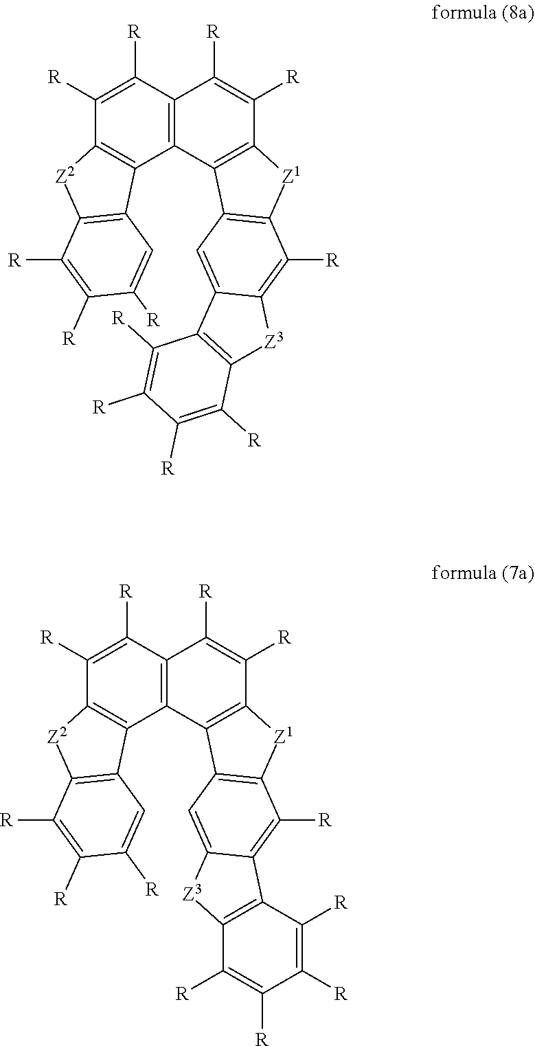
[R]C1=C([R])C2=C([Z3]C3=C([R])C4=C(C=C23)C2=C(C([R])=C([R])C3=C2C2=C([Z2]C5=C2C=C([R])C([R])=C5[R])C([R])=C3[R])[Z1]4)C([R])=C1[R].C1([R])=C([R])C([R])=C([R])C2=C1[Z3]C1=CC3=C([Z1]C4=C3C3=C(C([R])=C([R])C5=C3C3=C(C([R])=C([R])C([R])=C3)[Z2]5)C([R])=C4[R])C([R])=C21
